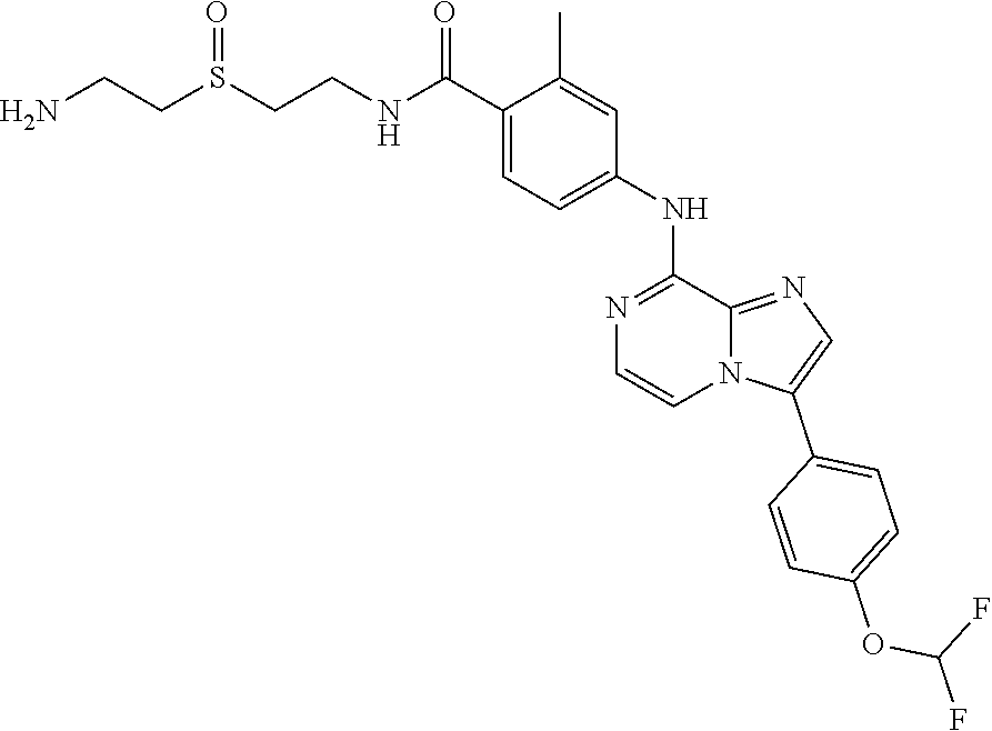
C1(C(=O)NCCS(CCN)=O)=CC=C(NC2=NC=CN3C2=NC=C3C2=CC=C(OC(F)F)C=C2)C=C1C
